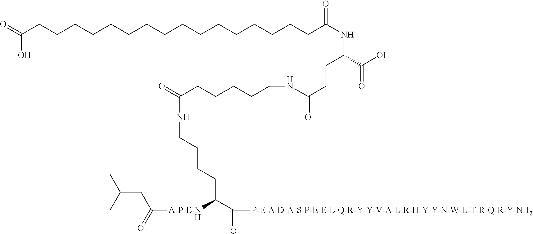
O=C(CCCCCCCCCCCCCCCCC(NC(C(O)=O)CCC(=O)NCCCCCC(=O)NCCCCC(C(=O)[P-E-A-D-A-S-P-E-E-L-Q-R-Y-Y-V-A-L-R-H-Y-Y-N-W-L-T-R-Q-R-Y-NH2])[A-P-E-NH]C(=O)CC(C)C)=O)O
